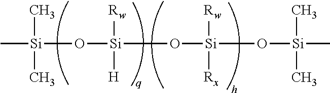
C[Si](C)(C)O[Si]([Rw])([H])O[Si]([Rw])([Rx])O[Si](C)(C)C
